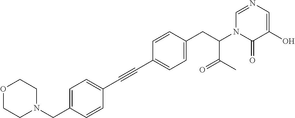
C(C1=CC=C(CC(N2C(=O)C(O)=CN=C2)C(C)=O)C=C1)#CC1=CC=C(CN2CCOCC2)C=C1
